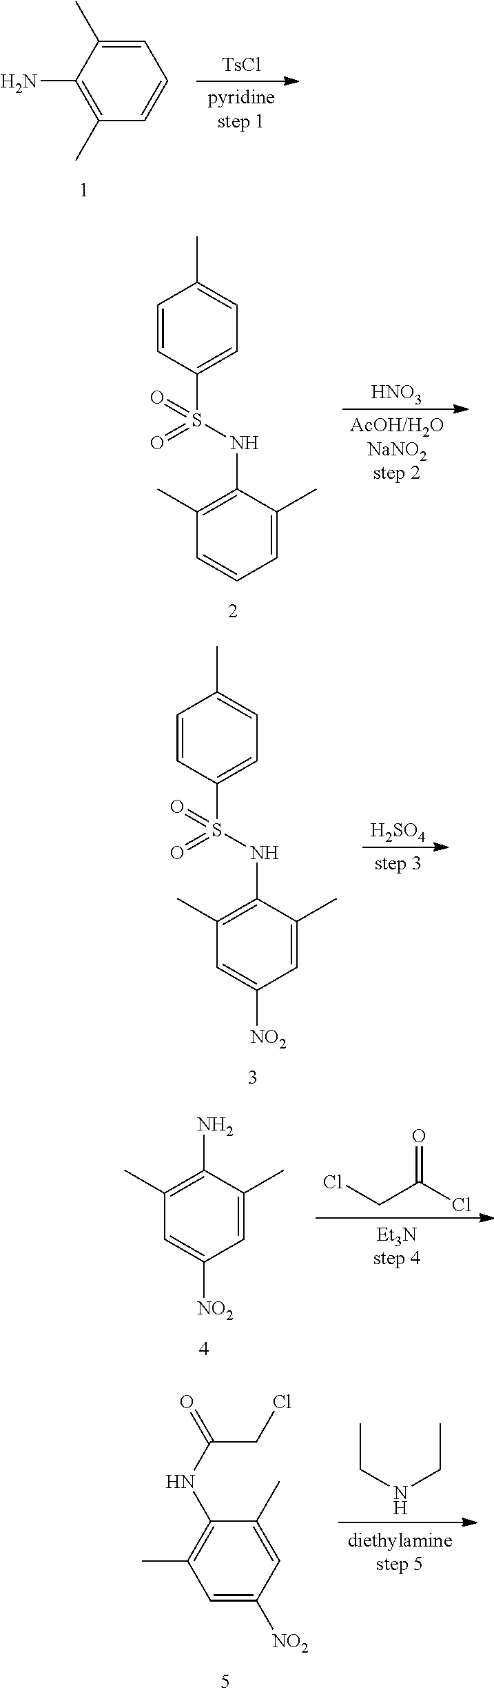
[TsCl].C1=C(C)C(N)=C(C)C=C1.C1=CC(S(NC2=C(C)C=CC=C2C)(=O)=O)=CC=C1C.[HNO3].C1=CC(S(NC2=C(C)C=C([NO2])C=C2C)(=O)=O)=CC=C1C.[H2SO4].NC1=C(C)C=C([NO2])C=C1C.O=C(CCl)Cl.C1=C([NO2])C=C(C)C(NC(CCl)=O)=C1C.CCNCC
